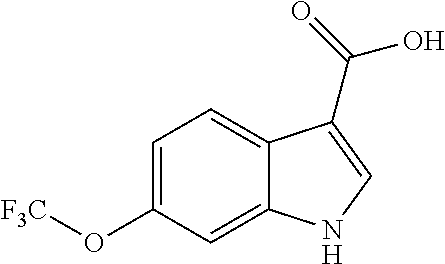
C1=C(O[F3C])C=C2C(=C1)C(C(=O)O)=CN2
